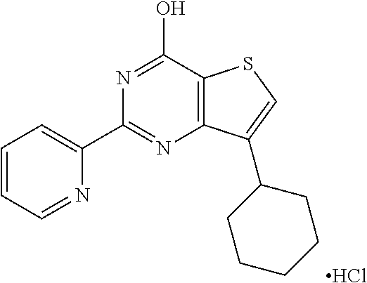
C1(C2=NC3=C(C(O)=N2)SC=C3C2CCCCC2)=CC=CC=N1.Cl
